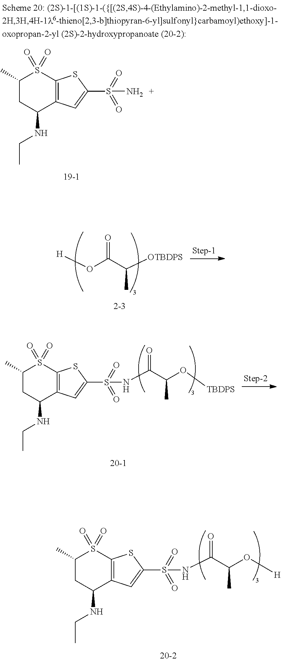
C1(C)CC(NCC)C2=C(S1(=O)=O)SC(S(=O)(=O)N)=C2.O(C(=O)C(C)[OTBDPS])[H].C1(C)CC(NCC)C2=C(S1(=O)=O)SC(S(=O)(=O)NC(=O)C(C)O[H])=C2.C1(C)CC(NCC)C2=C(S1(=O)=O)SC(S(=O)(=O)NC(=O)C(C)O[TBDPS])=C2
